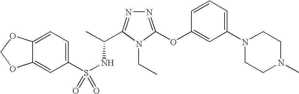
C12=CC=C(S(NC(C)C3=NN=C(OC4=CC(N5CCN(C)CC5)=CC=C4)N3CC)(=O)=O)C=C1OCO2
